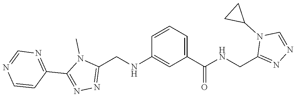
C1(C2=NN=C(CNC3=CC(C(NCC4=NN=CN4C4CC4)=O)=CC=C3)N2C)=NC=NC=C1
